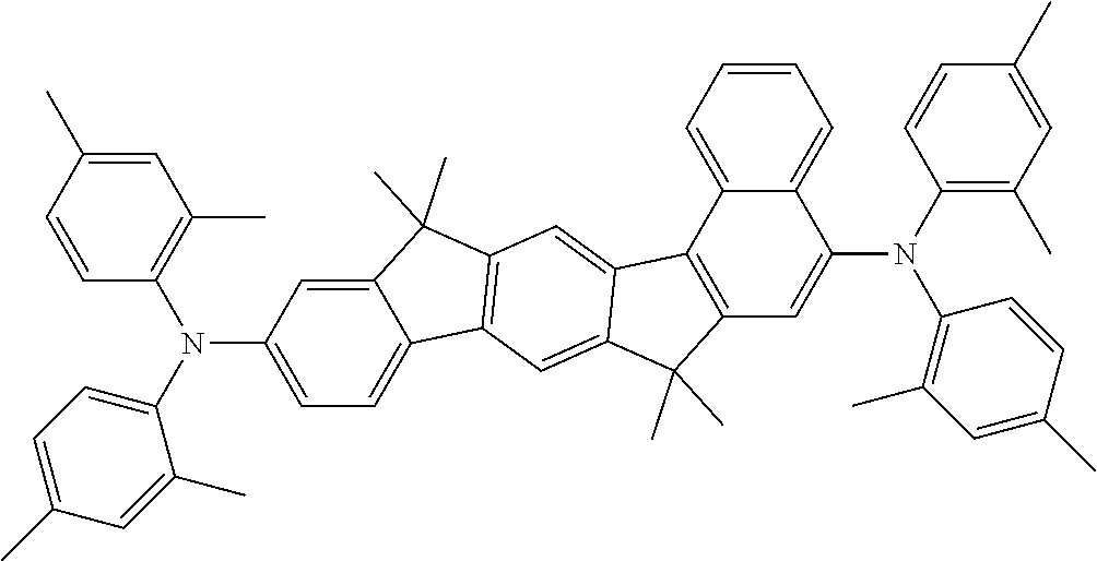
C1=C(N(C2=CC=C(C)C=C2C)C2=C(C)C=C(C)C=C2)C=C2C(=C1)C1=C(C2(C)C)C=C2C(=C1)C(C)(C)C1=C2C2=CC=CC=C2C(N(C2=C(C)C=C(C)C=C2)C2=C(C)C=C(C)C=C2)=C1
